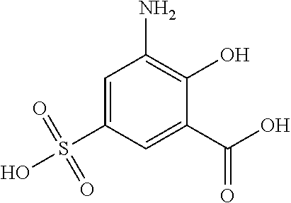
C1(O)=C(N)C=C(S(O)(=O)=O)C=C1C(O)=O
